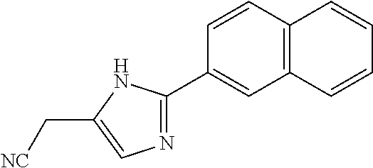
C1=CC2=C(C=C1C1=NC=C(C[NC])N1)C=CC=C2
